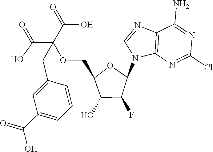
C12=C(N=C(Cl)N=C1N)N(C1OC(COC(C(=O)O)(C(=O)O)CC3=CC(C(=O)O)=CC=C3)C(O)C1F)C=N2
